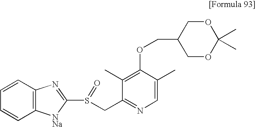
O(CC1COC(C)(C)OC1)C1=C(C)C(CS(C2=NC3=C([NNa]2)C=CC=C3)=O)=NC=C1C
